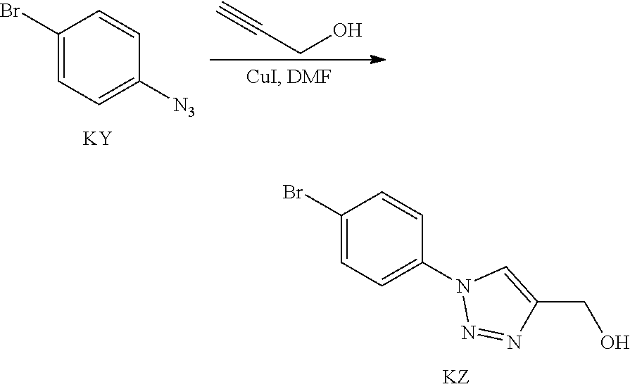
C1(Br)=CC=C(N2N=NC(CO)=C2)C=C1.C1(Br)=CC=C([N3])C=C1.[KY].C#CCO
